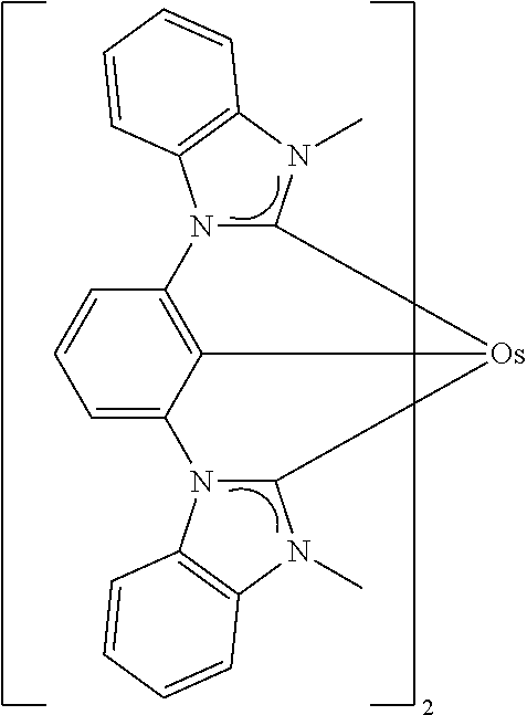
C1=C2C3=C(C=C1)N1C(N(C)C4=C1C=CC=C4)[Os]3C1N(C)C3=C(C=CC=C3)N21
